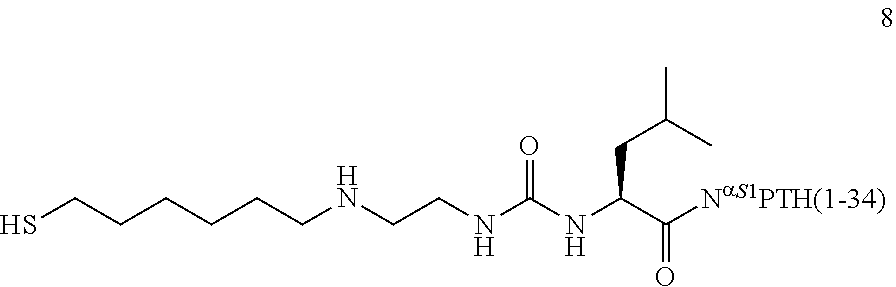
C(CNC(NC(C([NaS1PTH(1-34)])=O)CC(C)C)=O)NCCCCCCS
